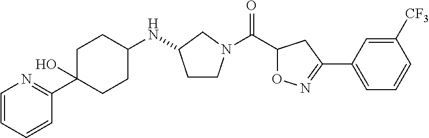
C(C1ON=C(C2=CC=CC([CF3])=C2)C1)(=O)N1CCC(NC2CCC(C3=NC=CC=C3)(O)CC2)C1
